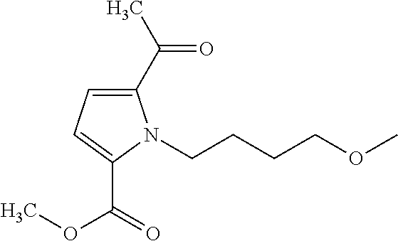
C1(C(C)=O)=CC=C(C(=O)OC)N1CCCCOC
